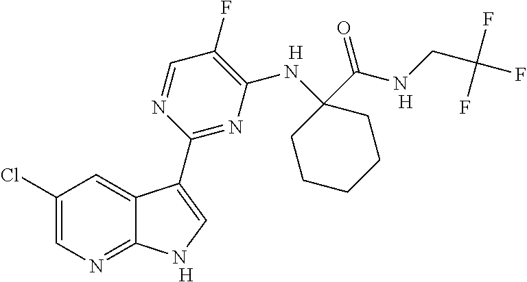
C1(F)=C(NC2(C(NCC(F)(F)F)=O)CCCCC2)N=C(C2=CNC3=NC=C(Cl)C=C32)N=C1.[H].[H].[H]
